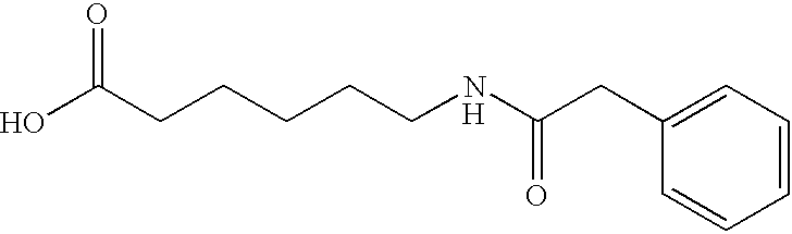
C(CCCCNC(CC1=CC=CC=C1)=O)C(O)=O.[H]
